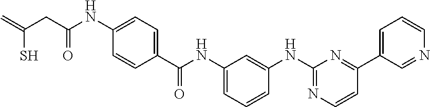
C1(C(NC2=CC=CC(NC3=NC=CC(C4=CC=CN=C4)=N3)=C2)=O)=CC=C(NC(CC(=C)S)=O)C=C1
